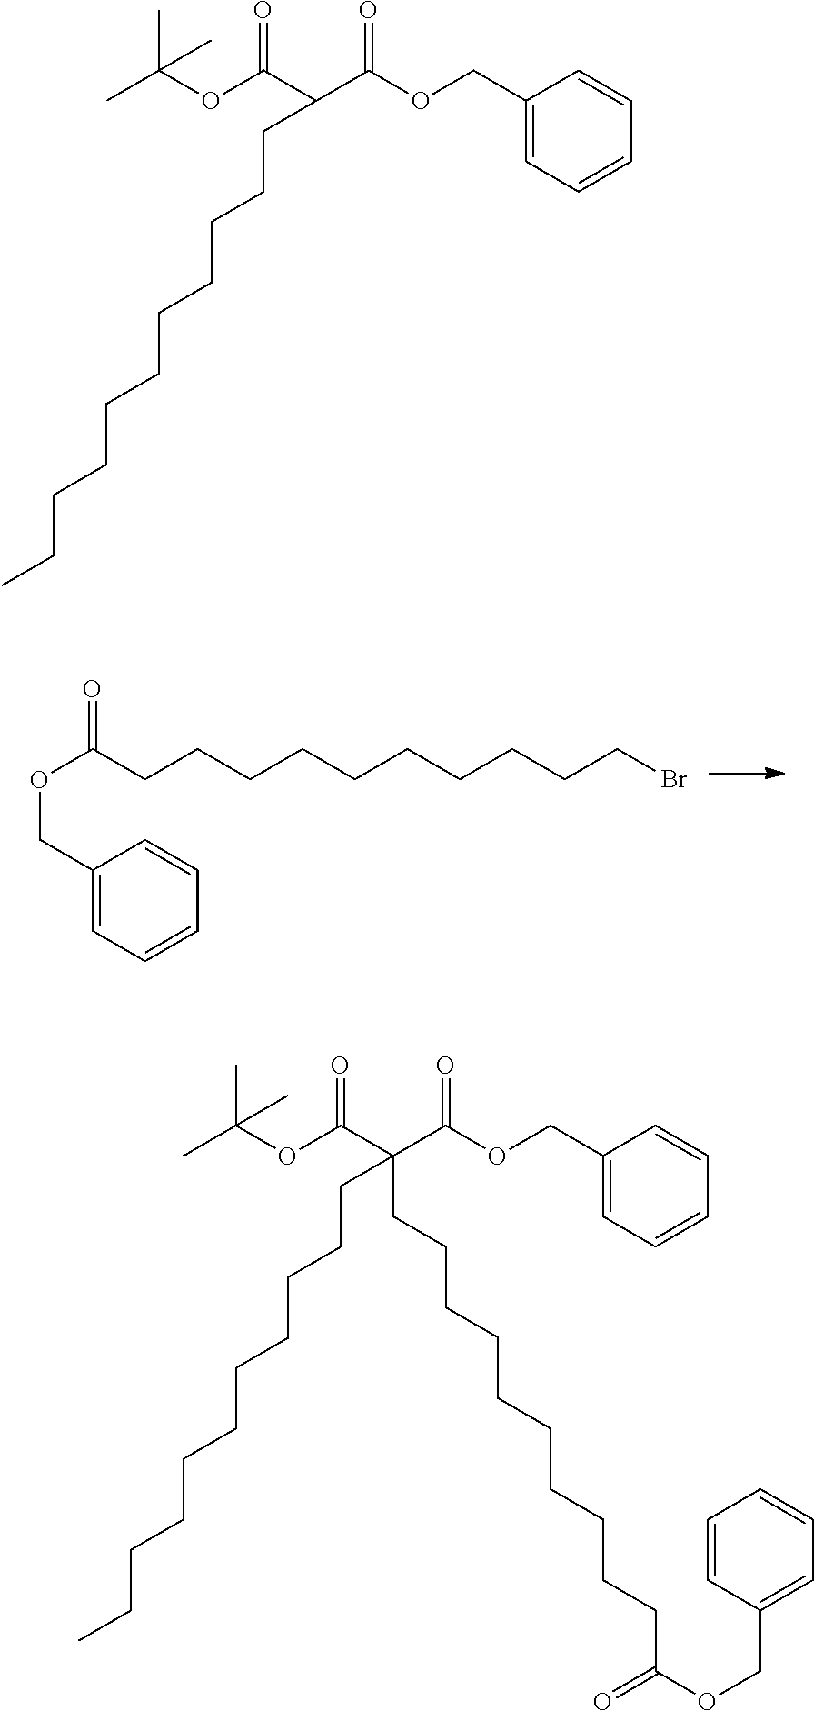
C1(COC(=O)CCCCCCCCCCBr)=CC=CC=C1.CC(OC(C(C(OCC1=CC=CC=C1)=O)CCCCCCCCCCC)=O)(C)C.CC(OC(C(C(OCC1=CC=CC=C1)=O)(CCCCCCCCCCC)CCCCCCCCCCC(=O)OCC1=CC=CC=C1)=O)(C)C
